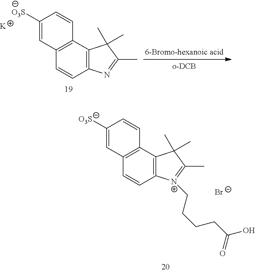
C12=C(C3=C(C=C1)C=C([O3S])C=C3)C(C)(C)C(C)=[N+]2CCCCC(O)=O.[Br-].C12=C(C3=C(C=C1)C=C([O3S])C=C3)C(C)(C)C(C)=N2.[K]
